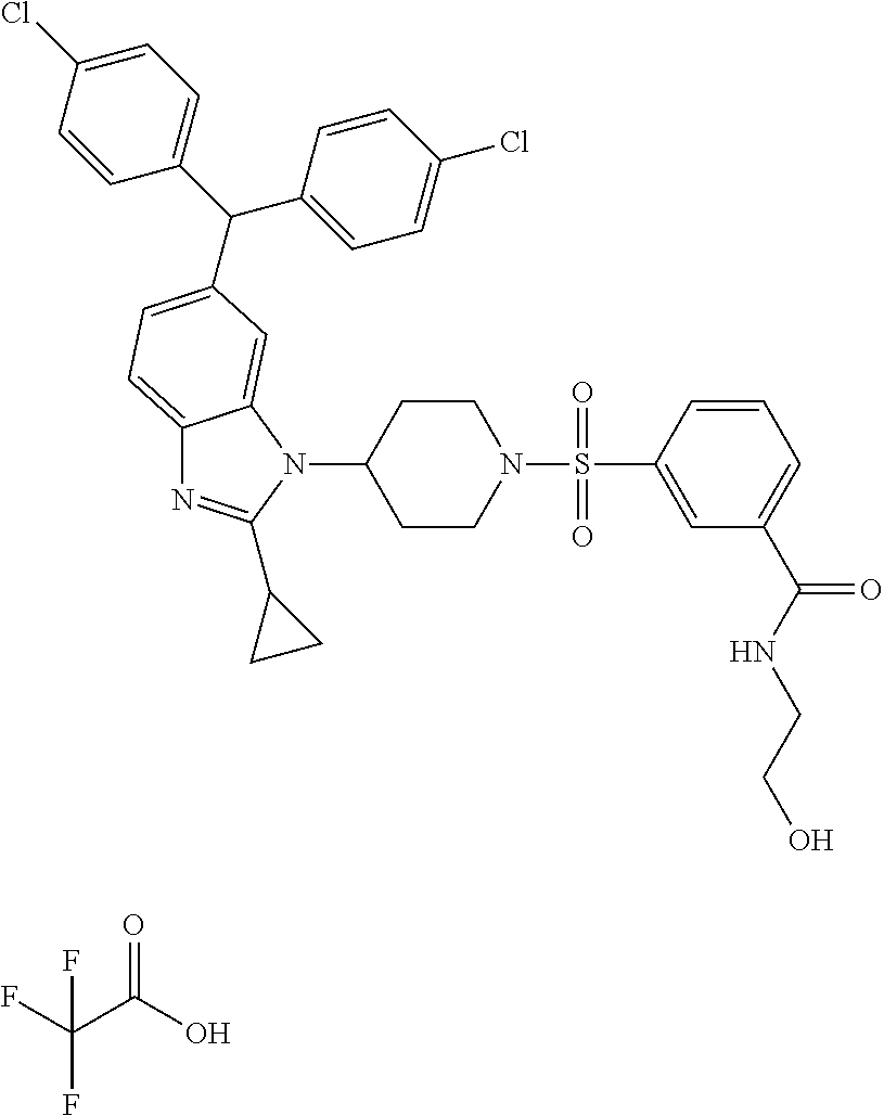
C12=CC=C(C(C3=CC=C(Cl)C=C3)C3=CC=C(Cl)C=C3)C=C1N(C1CCN(S(C3=CC(C(NCCO)=O)=CC=C3)(=O)=O)CC1)C(C1CC1)=N2.C(C(O)=O)(F)(F)F
